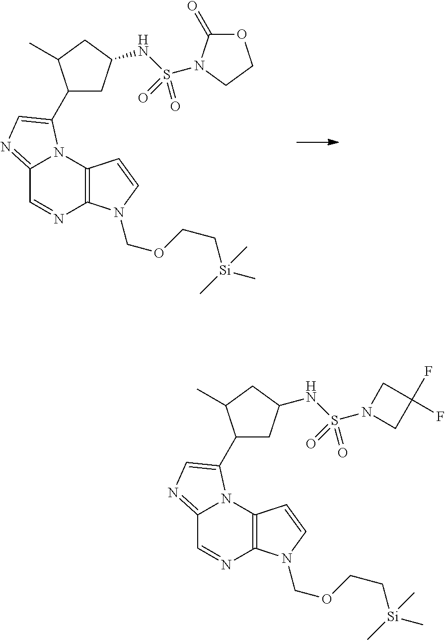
C12=NC=C(C3CC(NS(=O)(=O)N4C(=O)OCC4)CC3C)N1C1=C(N=C2)N(COCC[Si](C)(C)C)C=C1.C12=NC=C(C3CC(NS(=O)(=O)N4CC(F)(F)C4)CC3C)N1C1=C(N=C2)N(COCC[Si](C)(C)C)C=C1
